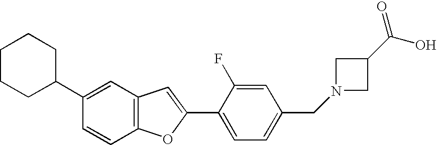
C12=C(OC(C3=CC=C(CN4CC(C(O)=O)C4)C=C3F)=C1)C=CC(C1CCCCC1)=C2
